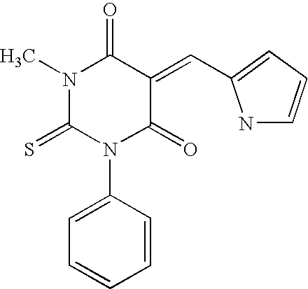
O=C1C(=CC2=CC=CN2)C(=O)N(C)C(=S)N1C1=CC=CC=C1
